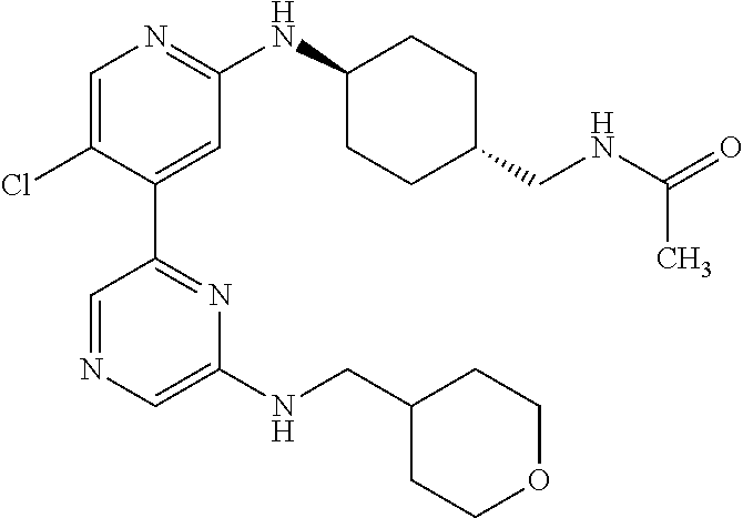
C1=C(Cl)C(C2=NC(NCC3CCOCC3)=CN=C2)=CC(NC2CCC(CNC(C)=O)CC2)=N1
